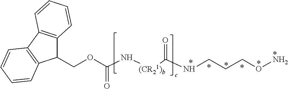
N([(CR21)b]C(NCCCON)=O)C(OCC1C2=C(C3=C1C=CC=C3)C=CC=C2)=O
